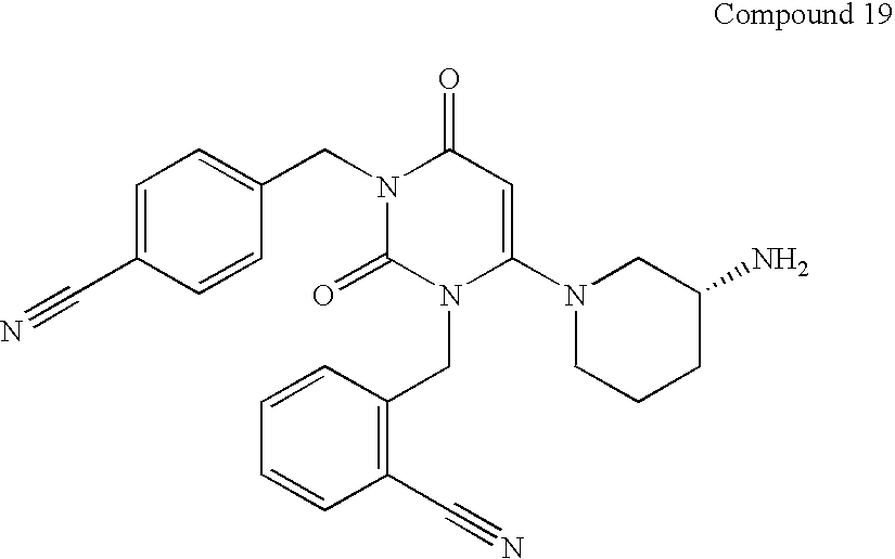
C1=C(C#N)C=CC(CN2C(=O)N(CC3=C(C#N)C=CC=C3)C(N3CCCC(N)C3)=CC2=O)=C1
